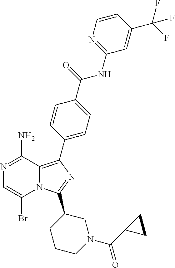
N1=C(N)C2=C(C3=CC=C(C(=O)NC4=NC=CC(C(F)(F)F)=C4)C=C3)N=C(C3CCCN(C(C4CC4)=O)C3)N2C(Br)=C1
